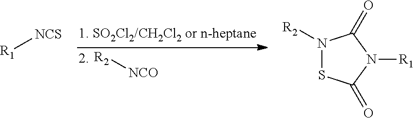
[R2][NCO].[R1][NCS].N1([R2])SC(=O)N([R1])C1=O
